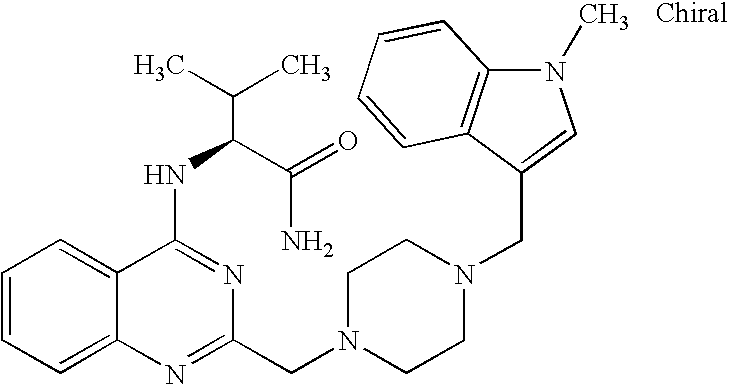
C1=CC=C2C(=C1)C(NC(C(N)=O)C(C)C)=NC(CN1CCN(CC3=CN(C)C4=C3C=CC=C4)CC1)=N2
